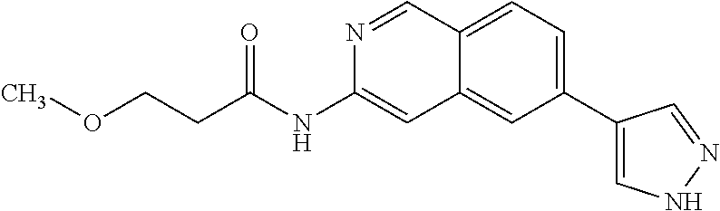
C(C(=O)NC1=CC2=CC(C3=CNN=C3)=CC=C2C=N1)COC
